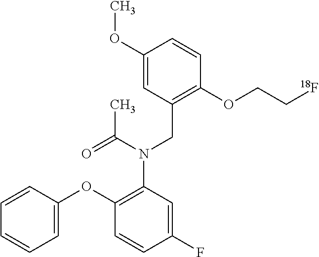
C1(OC)=CC(CN(C2=C(OC3=CC=CC=C3)C=CC(F)=C2)C(=O)C)=C(OCC[18F])C=C1
